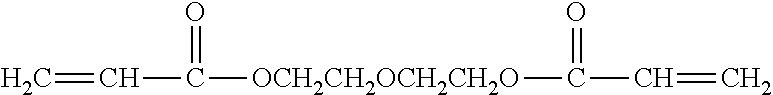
C=CC(=O)[OCH2CH2OCH2CH2O]C(=O)C=C
